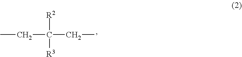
[R2]C([R3])(CC)CC
